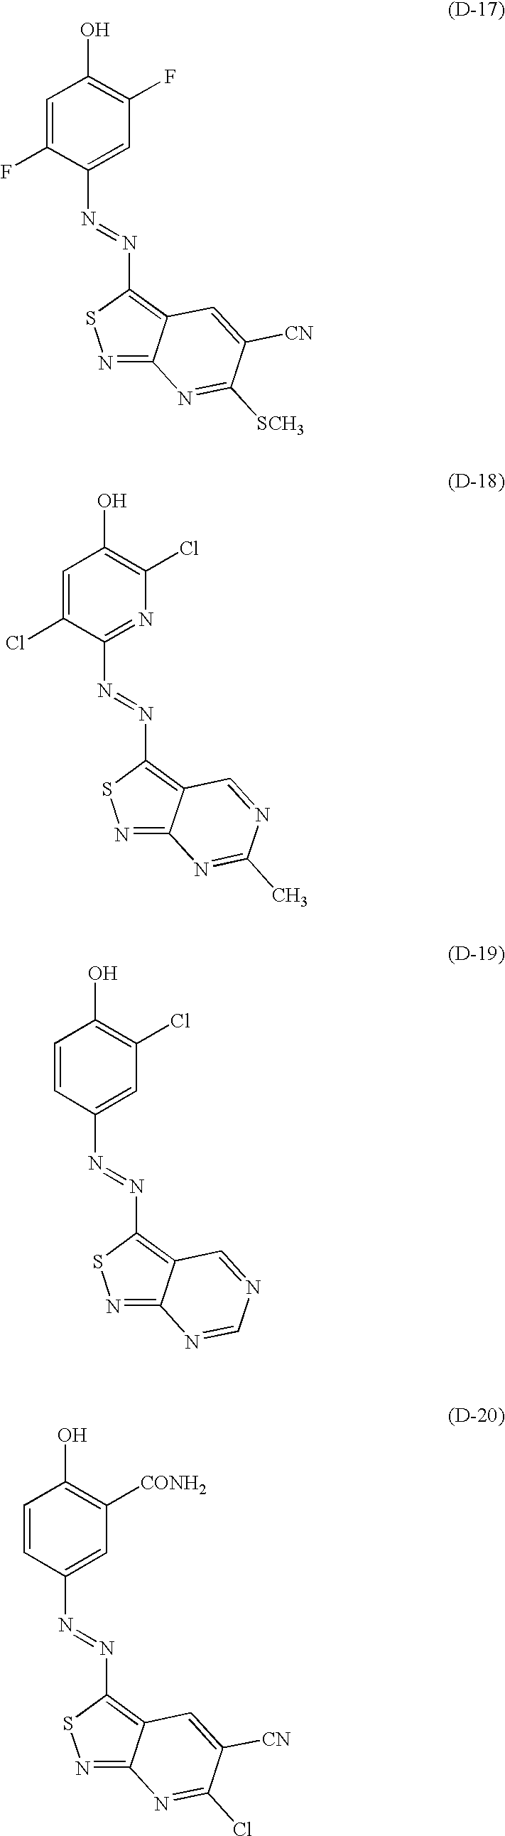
N1=C2C(=C(N=NC3=CC(F)=C(O)C=C3F)S1)C=C([CN])C([SCH3])=N2.N1=C2C(=C(N=NC3=NC(Cl)=C(O)C=C3Cl)S1)C=NC(C)=N2.N1=C2C(=C(N=NC3=CC(Cl)=C(O)C=C3)S1)C=NC=N2.N1=C2C(=C(N=NC3=CC([CONH2])=C(O)C=C3)S1)C=C([CN])C(Cl)=N2
